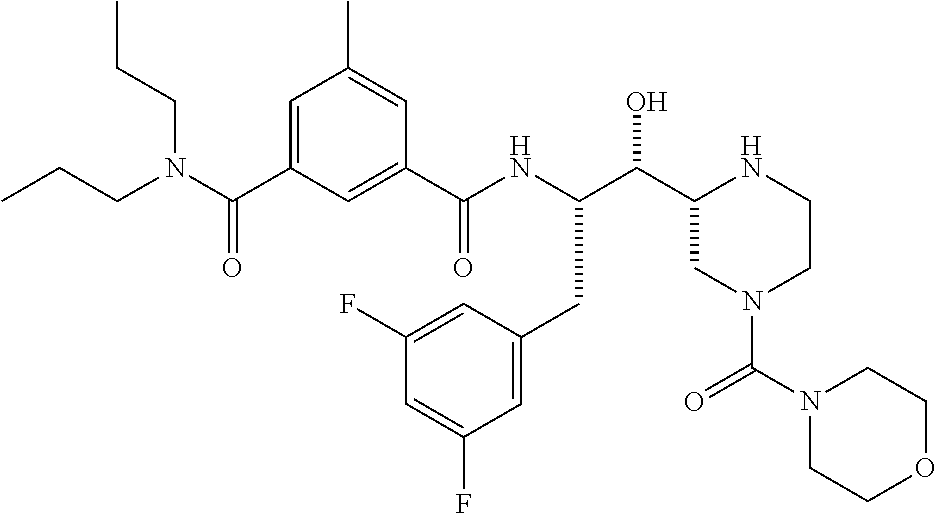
C(C1CN(C(N2CCOCC2)=O)CCN1)(O)C(NC(C1=CC(C(N(CCC)CCC)=O)=CC(C)=C1)=O)CC1=CC(F)=CC(F)=C1
